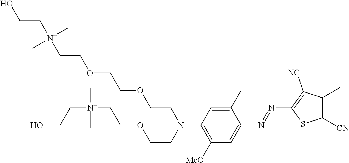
C1(C)=CC(N(CCOCC[N+](CCO)(C)C)CCOCCOCC[N+](CCO)(C)C)=C([MeO])C=C1N=NC1=C([NC])C(C)=C([CN])S1
